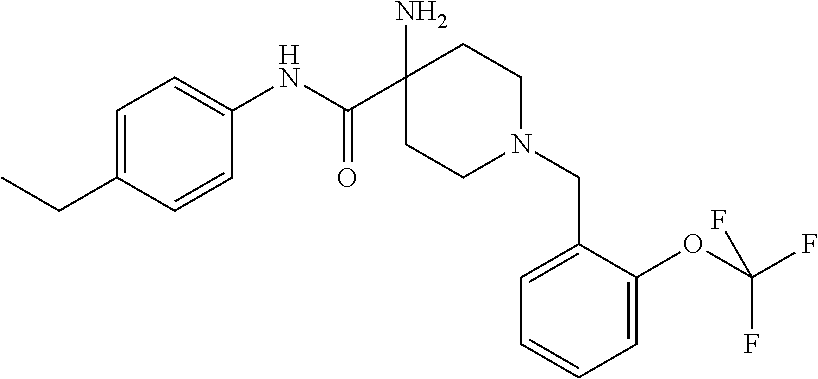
C1=C(CC)C=CC(NC(C2(N)CCN(CC3=CC=CC=C3OC(F)(F)F)CC2)=O)=C1
